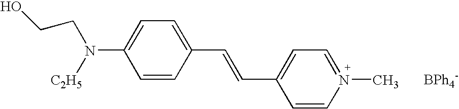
C1=C(C=CC2=CC=N(C)C=C2)C=CC(N([C2H5])CCO)=C1
